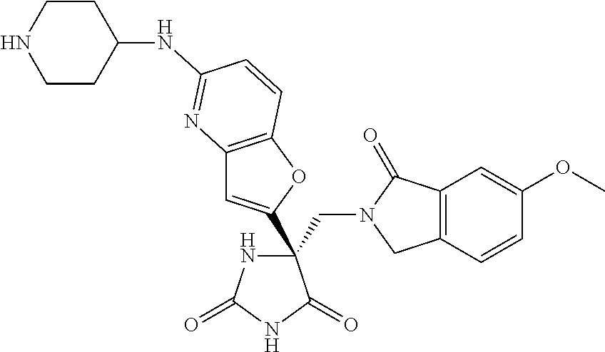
C(C1(C2=CC3=C(O2)C=CC(NC2CCNCC2)=N3)NC(=O)NC1=O)N1CC2=C(C1=O)C=C(OC)C=C2
